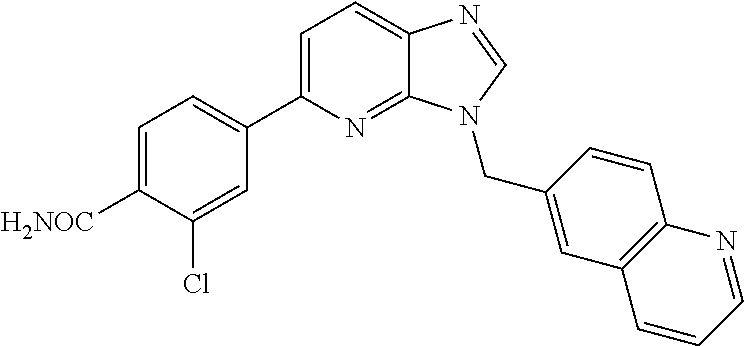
C1(C2=CC=C3C(=N2)N(CC2=CC4=C(C=C2)N=CC=C4)C=N3)=CC=C([H2NOC])C(Cl)=C1
